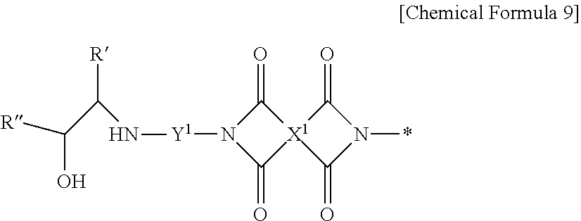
C1(=O)[X1]2(C(=O)N1[Y1]NC(C(O)[R])[R])C(=O)N(*)C2=O
